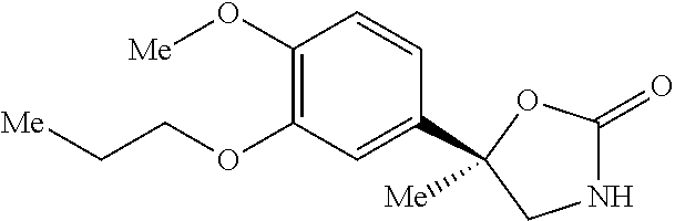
C1(O[Me])=C(OCC[Me])C=C(C2([Me])OC(=O)NC2)C=C1
